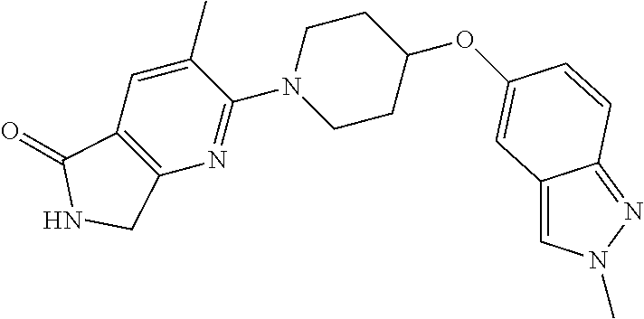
O(C1CCN(C2=NC3=C(C=C2C)C(=O)NC3)CC1)C1=CC2=CN(C)N=C2C=C1
